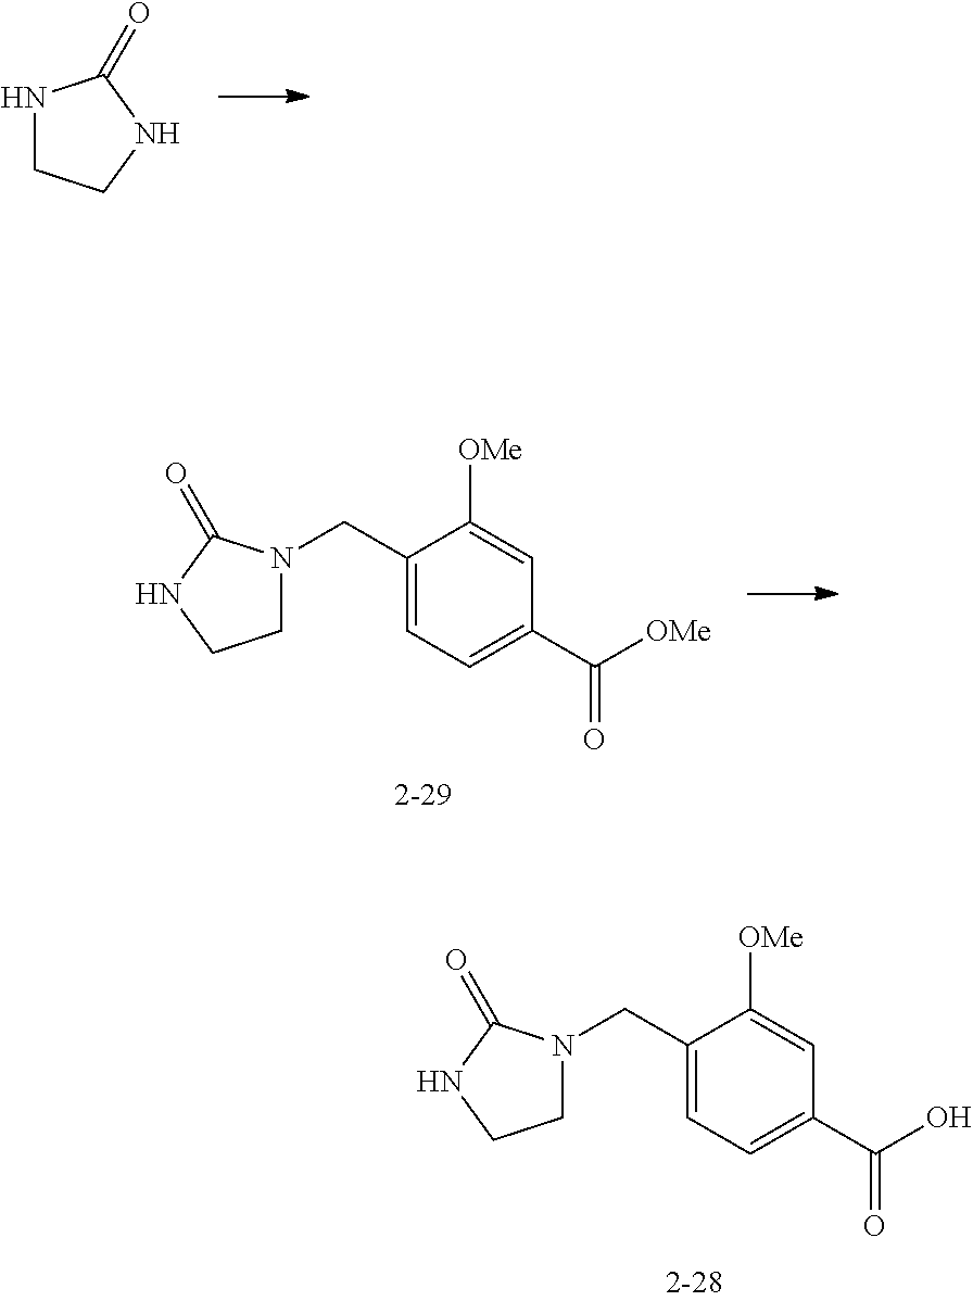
N1CCNC1=O.C1(C([OMe])=O)=CC=C(CN2CCNC2=O)C([OMe])=C1.C1(C(O)=O)=CC=C(CN2CCNC2=O)C([OMe])=C1
